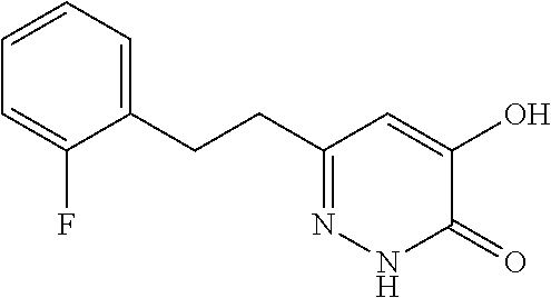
C1(CCC2=CC=CC=C2F)=NNC(=O)C(O)=C1
